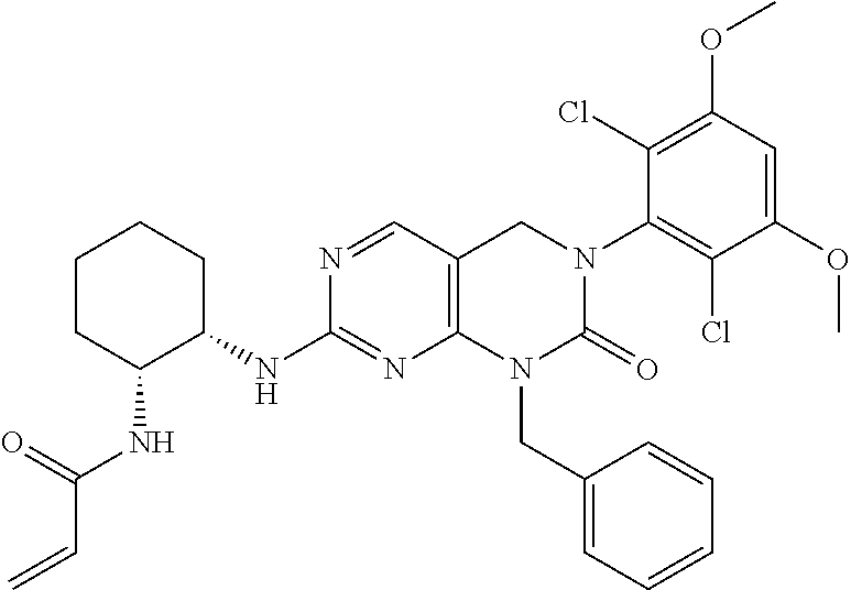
C12=C(C=NC(NC3CCCCC3NC(C=C)=O)=N1)CN(C1=C(Cl)C(OC)=CC(OC)=C1Cl)C(=O)N2CC1=CC=CC=C1
